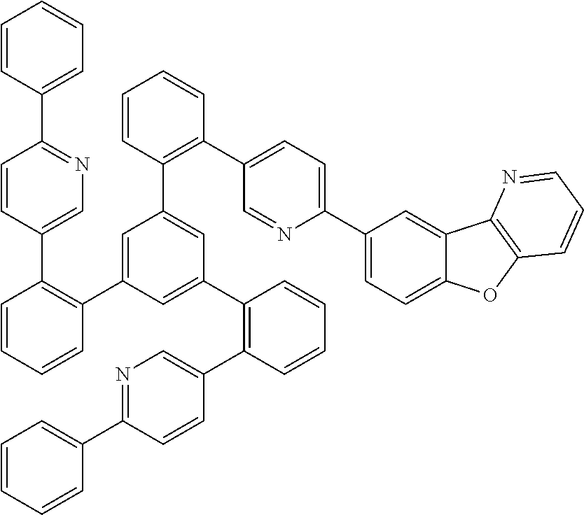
C1=CC(C2=NC=C(C3=C(C4=CC(C5=C(C6=CC=C(C7=CC=C8C(=C7)C7=C(O8)C=CC=N7)N=C6)C=CC=C5)=CC(C5=C(C6=CN=C(C7=CC=CC=C7)C=C6)C=CC=C5)=C4)C=CC=C3)C=C2)=CC=C1
